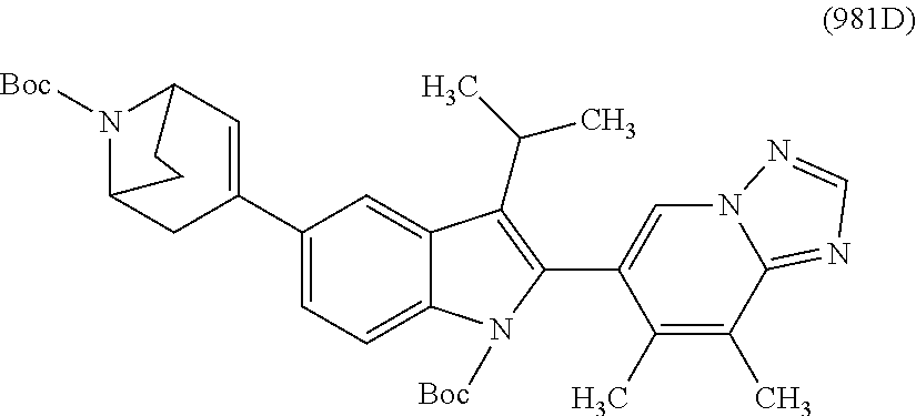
C1(C2=CC3N([Boc])C(C2)CC3)=CC=C2C(=C1)C(C(C)C)=C(C1=CN3C(=NC=N3)C(C)=C1C)N2[Boc]
